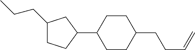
C1(CCC)CCC(C2CCC(CCC=C)CC2)C1
